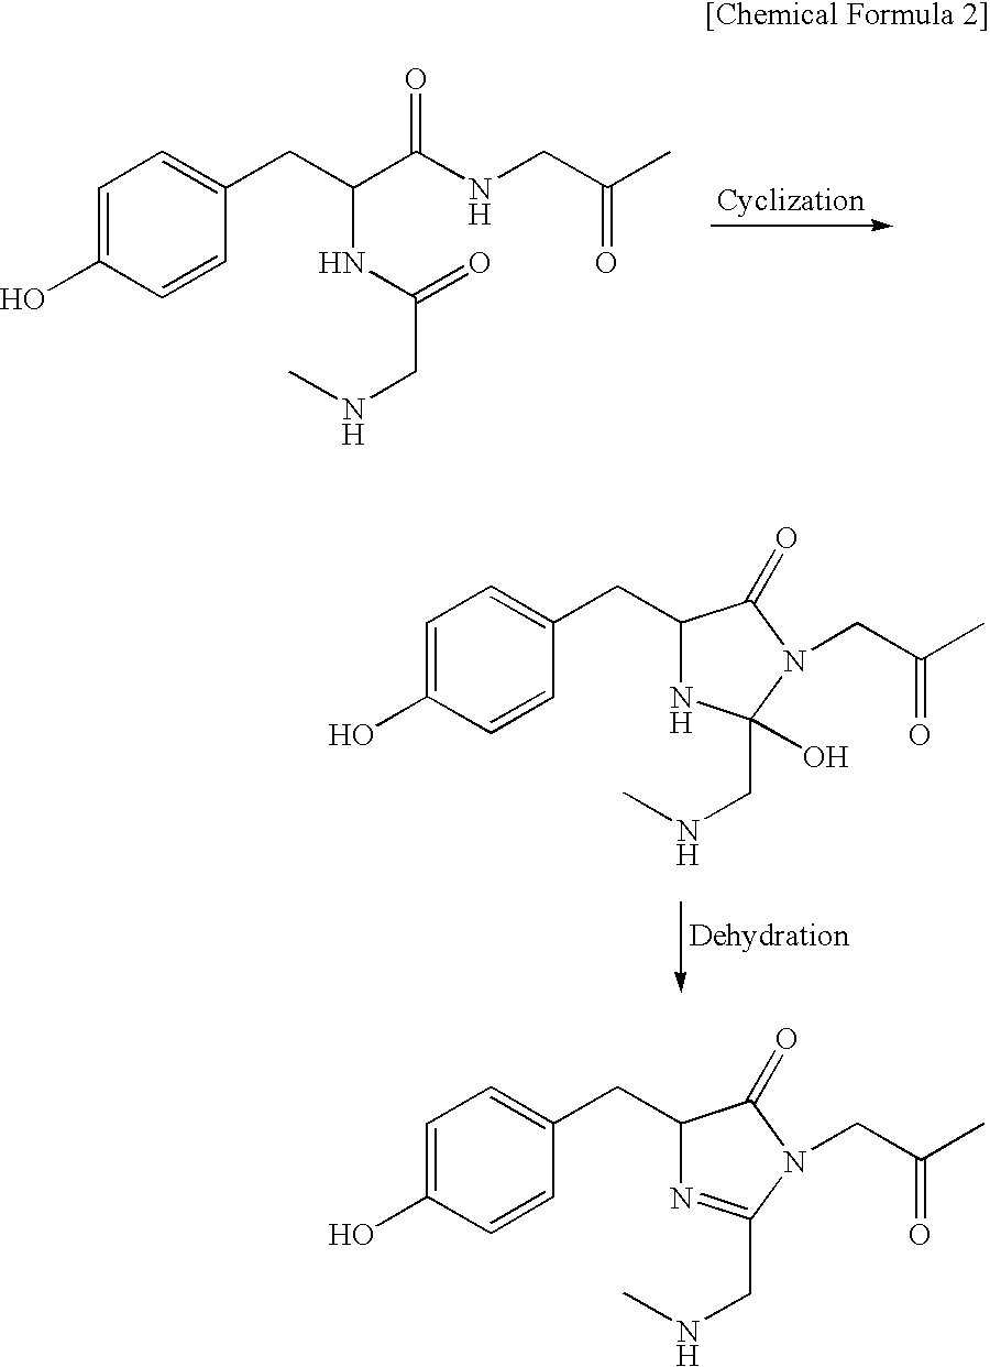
C1=C(O)C=CC(CC(NC(=O)CNC)C(NCC(C)=O)=O)=C1.C1=C(O)C=CC(CC2NC(O)(CNC)N(CC(C)=O)C2=O)=C1.C1=C(O)C=CC(CC2N=C(CNC)N(CC(C)=O)C2=O)=C1
